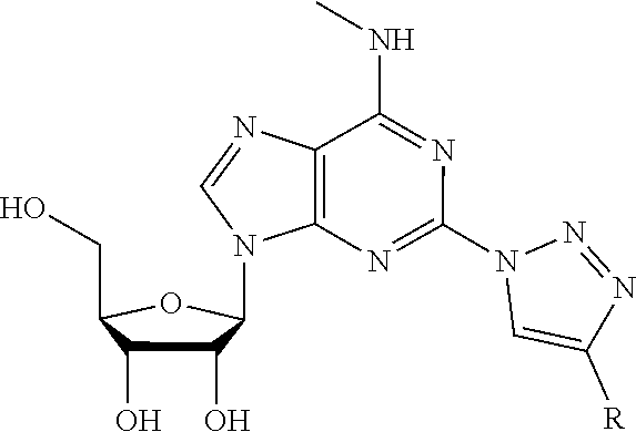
C1(O)C(O)C(CO)OC1N1C2=C(N=C1)C(NC)=NC(N1C=C([R])N=N1)=N2
